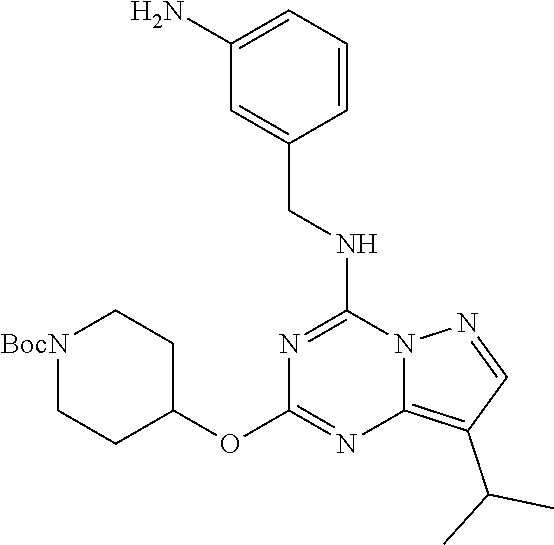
C1(N)=CC=CC(CNC2=NC(OC3CC[BocN]CC3)=NC3=C(C(C)C)C=NN23)=C1
